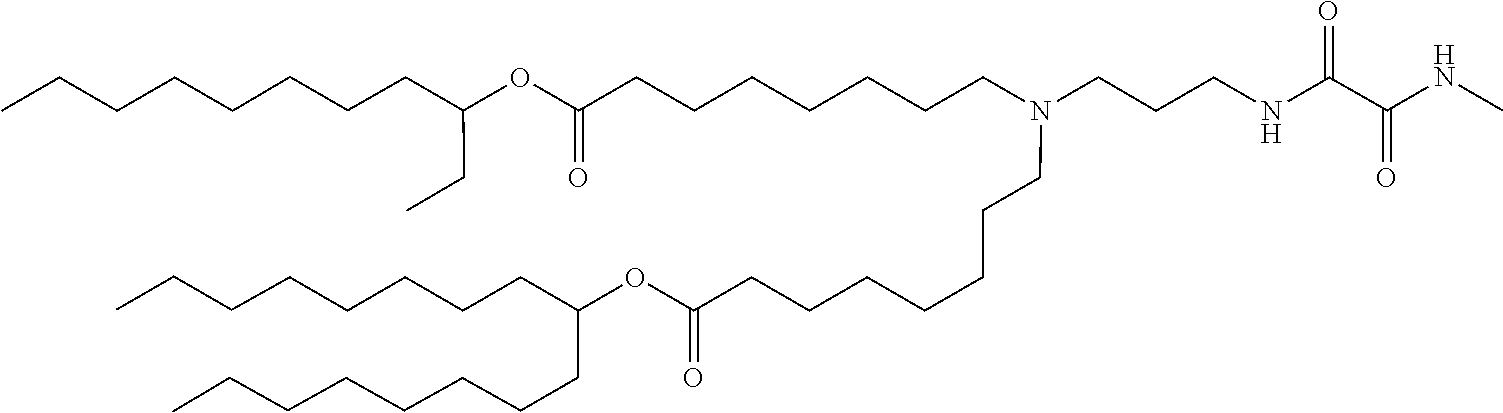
C(CCCCC(CCCCCCCC)OC(=O)CCCCCCCN(CCCCCCCC(OC(CC)CCCCCCCC)=O)CCCNC(C(=O)NC)=O)CCC
